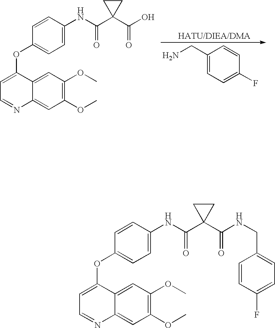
C1(CN)=CC=C(F)C=C1.C1=C(OC2=CC=C(NC(=O)C3(C(O)=O)CC3)C=C2)C2=CC(OC)=C(OC)C=C2N=C1.C1=C(OC2=CC=C(NC(=O)C3(C(NCC4=CC=C(F)C=C4)=O)CC3)C=C2)C2=CC(OC)=C(OC)C=C2N=C1
